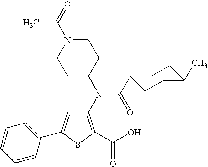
C1(N(C2CCN(C(=O)C)CC2)C(C2CCC(C)CC2)=O)=C(C(O)=O)SC(C2=CC=CC=C2)=C1
